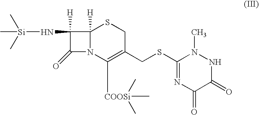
C1(SCC2=C([COOSi](C)(C)C)N3C([H])(SC2)C(N[Si](C)(C)C)([H])C3=O)=NC(=O)C(=O)NN1C
